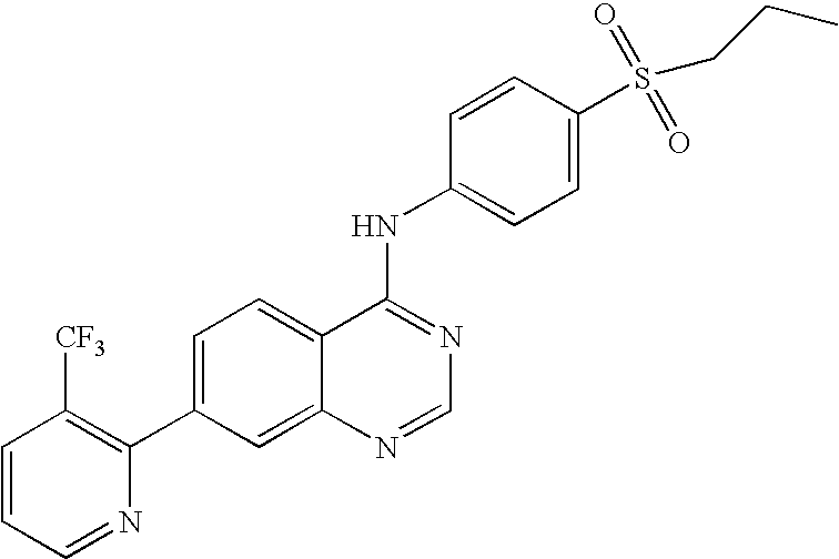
C1=CC=NC(C2=CC=C3C(=C2)N=CN=C3NC2=CC=C(S(=O)(=O)CCC)C=C2)=C1[CF3]
